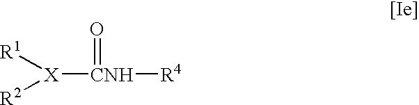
[R1][X]([R2])[CNH]([R4])=O
